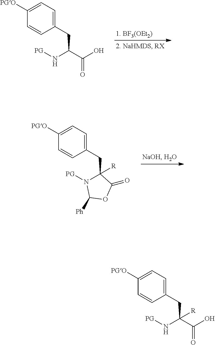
C1(CC(N[PG])C(O)=O)=CC=C([PGO])C=C1.C1(CC2([R])N([PG])C([Ph])OC2=O)=CC=C([PGO])C=C1.C1(CC(N[PG])(C(O)=O)[R])=CC=C([PGO])C=C1
